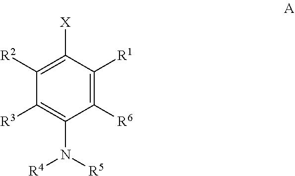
[X]C1=C([R2])C([R3])=C(N([R5])[R4])C([R6])=C1[R1]
